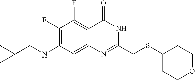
C1(F)=C(NCC(C)(C)C)C=C2C(=C1F)C(=O)NC(CSC1CCOCC1)=N2
